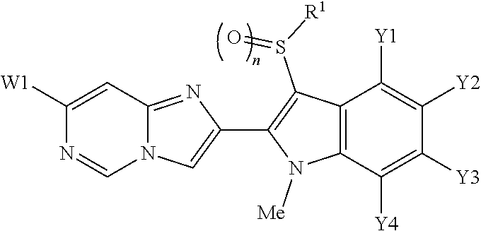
N12C(=NC(C3=C(S([R1])=O)C4=C(N3[Me])C([Y4])=C([Y3])C([Y2])=C4[Y1])=C1)C=C([W1])N=C2
